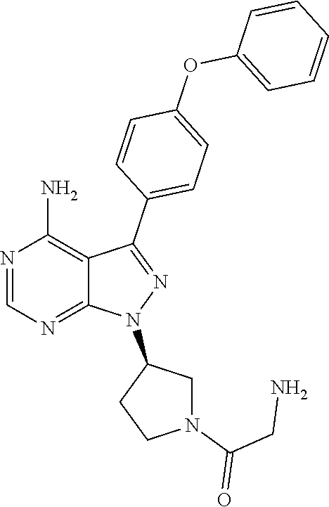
N1=CN=C2C(=C1N)C(C1=CC=C(OC3=CC=CC=C3)C=C1)=NN2C1CN(C(CN)=O)CC1
